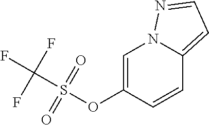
O(C1=CN2C(=CC=N2)C=C1)S(C(F)(F)F)(=O)=O
